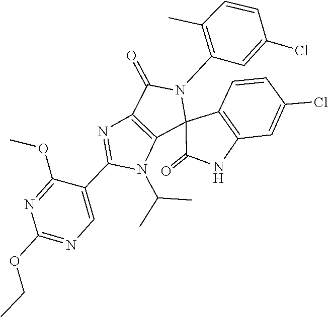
CC(N1C(C2=CN=C(OCC)N=C2OC)=NC2=C1C1(C3=C(C=C(Cl)C=C3)NC1=O)N(C1=C(C)C=CC(Cl)=C1)C2=O)C
